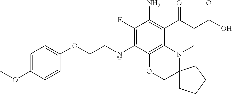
C1(F)=C(NCCOC2=CC=C(OC)C=C2)C2=C3C(=C1N)C(=O)C(C(=O)O)=CN3C1(CO2)CCCC1
